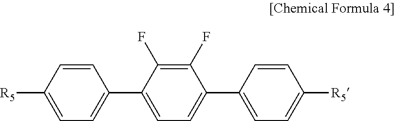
C1(F)=C(F)C(C2=CC=C([R5])C=C2)=CC=C1C1=CC=C([R5])C=C1
